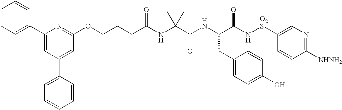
C1=CC=C(C2=CC(C3=CC=CC=C3)=CC(OCCCC(NC(C(NC(CC3=CC=C(O)C=C3)C(N[O2S]C3=CN=C([NHNH2])C=C3)O)=O)(C)C)=O)=N2)C=C1
